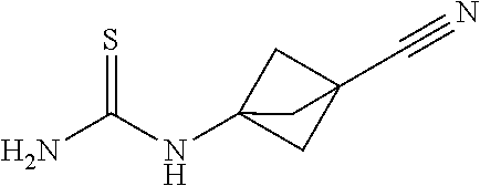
NC(NC12CC(C#N)(C1)C2)=S
